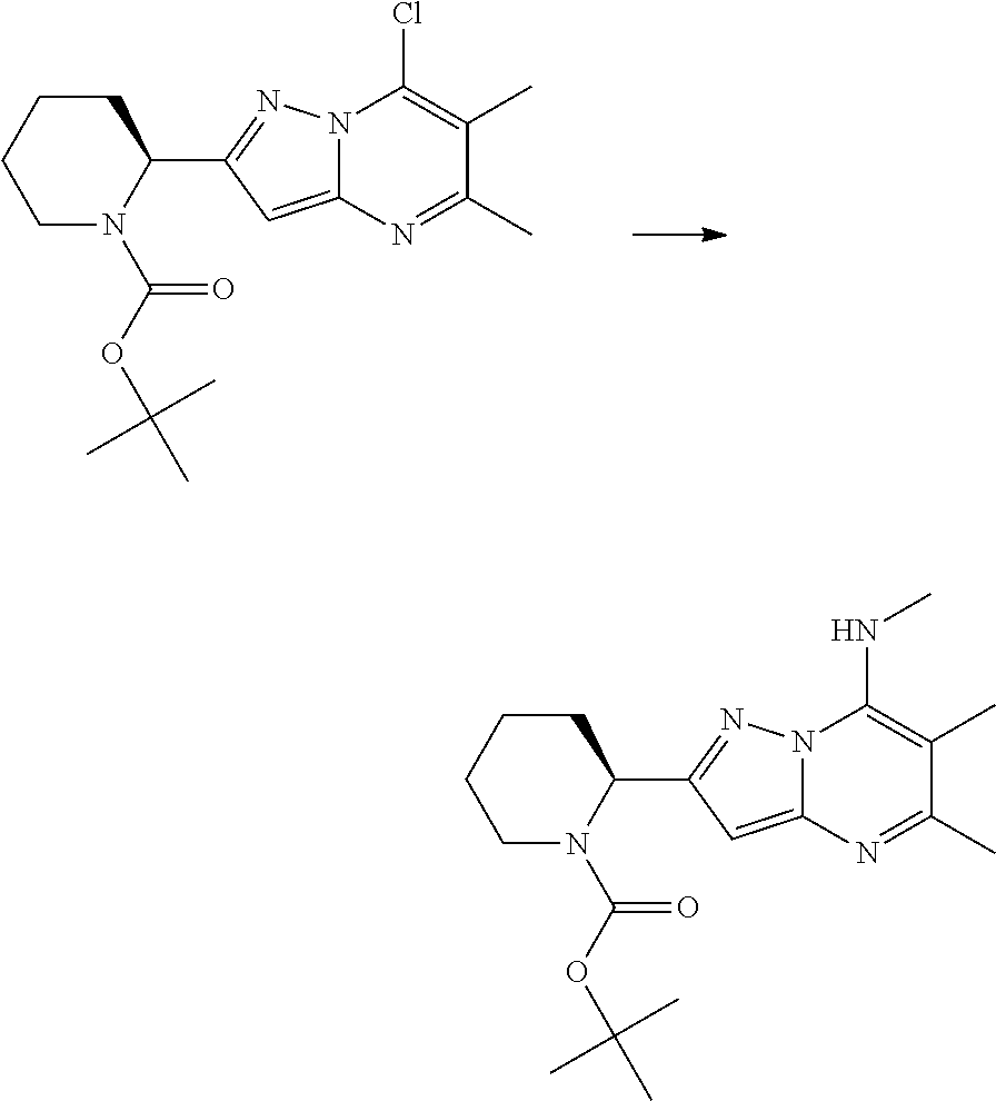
N12C(=CC(C3N(C(OC(C)(C)C)=O)CCCC3)=N1)N=C(C)C(C)=C2Cl.N12C(=CC(C3N(C(OC(C)(C)C)=O)CCCC3)=N1)N=C(C)C(C)=C2NC
